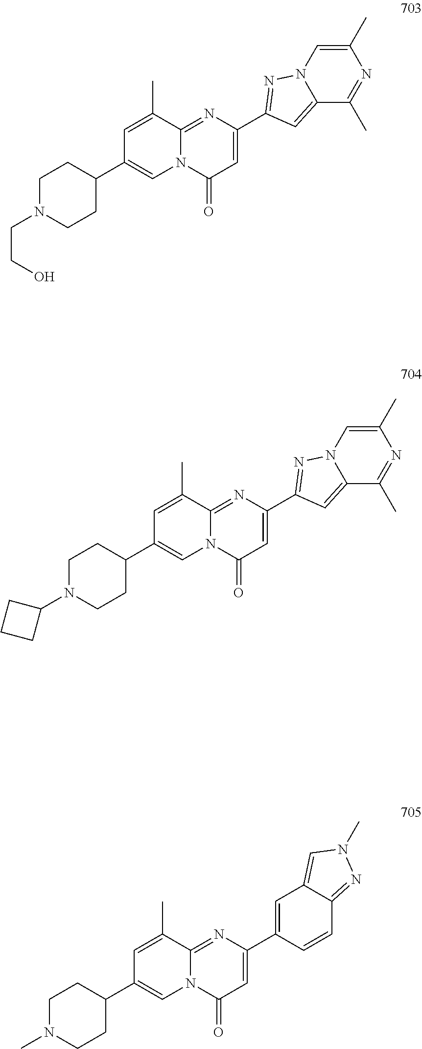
C1(C2=NN3C(=C2)C(C)=NC(C)=C3)=CC(=O)N2C(=N1)C(C)=CC(C1CCN(CCO)CC1)=C2.C1(C2=CC3=CN(C)N=C3C=C2)=CC(=O)N2C(=N1)C(C)=CC(C1CCN(C)CC1)=C2.C1(C2=NN3C(=C2)C(C)=NC(C)=C3)=CC(=O)N2C(=N1)C(C)=CC(C1CCN(C3CCC3)CC1)=C2
